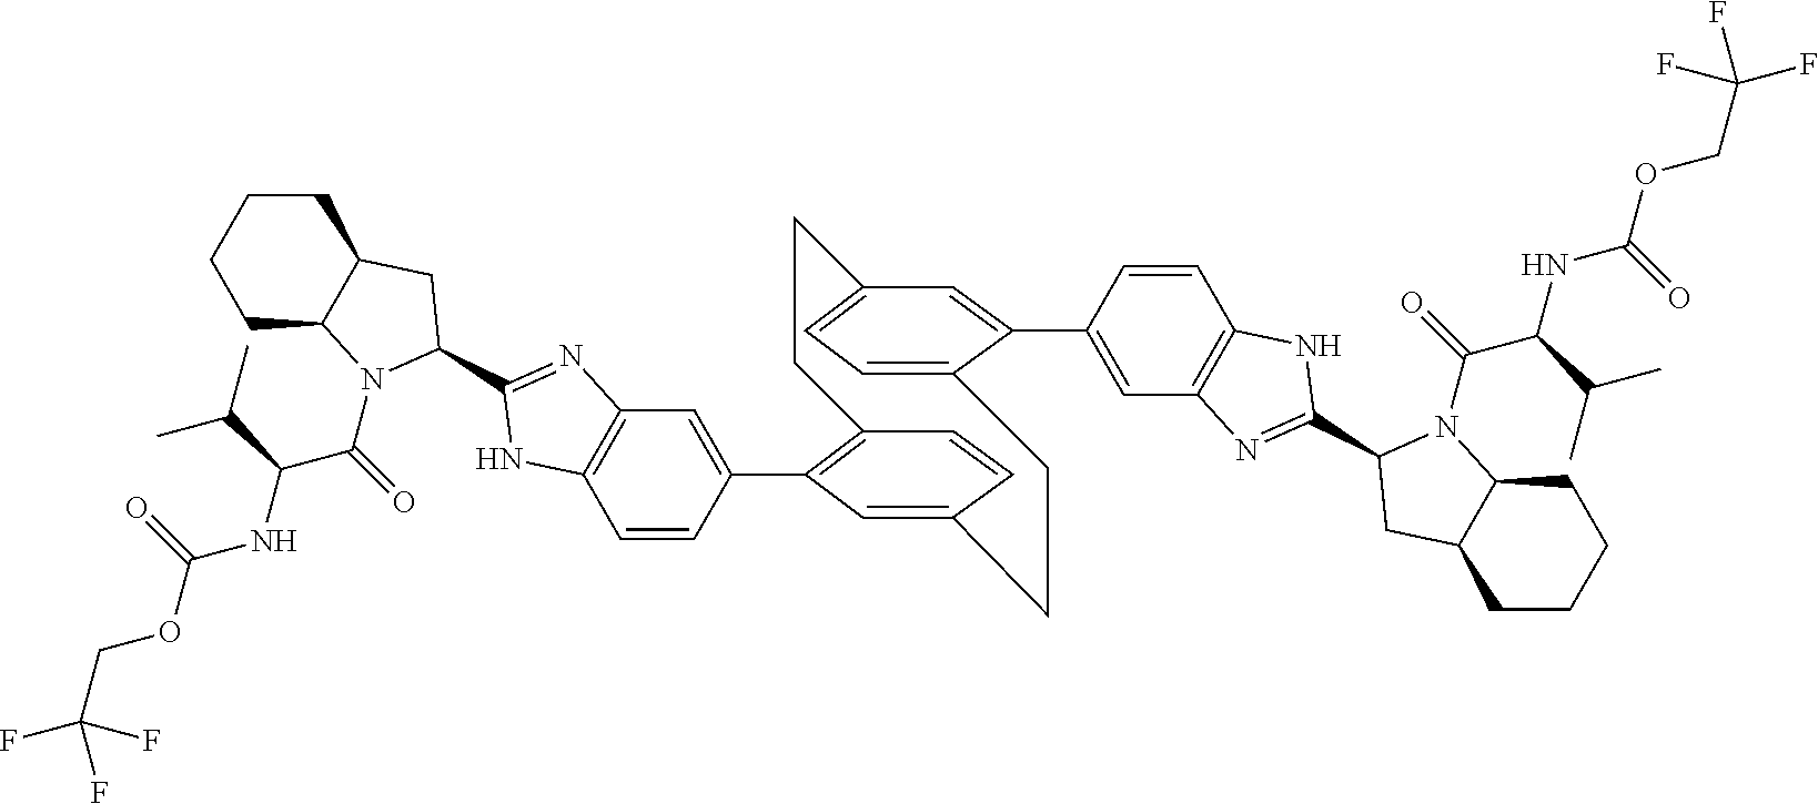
C1=CC(C2=C3C=CC(=C2)CCC2=CC=C(C=C2C2=CC4=C(C=C2)NC(C2N(C(C(NC(OCC(F)(F)F)=O)C(C)C)=O)C5CCCCC5C2)=N4)CC3)=CC2=C1NC(C1N(C(=O)C(NC(OCC(F)(F)F)=O)C(C)C)C3CCCCC3C1)=N2
